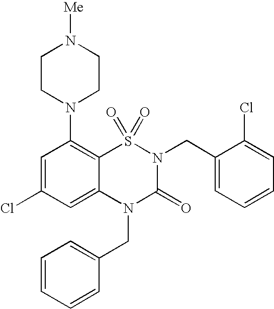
C1=C(Cl)C=C2C(=C1N1CCN([Me])CC1)S(=O)(=O)N(CC1=CC=CC=C1Cl)C(=O)N2CC1=CC=CC=C1
